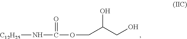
[C12H25]NC(=O)OCC(CO)O
